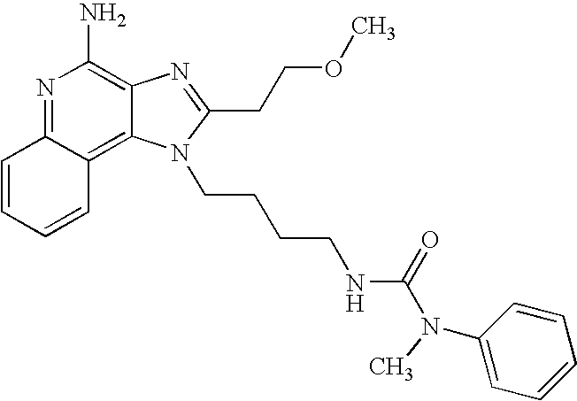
N1=C2C(=C3C(=C1N)N=C(CCOC)N3CCCCNC(=O)N(C1=CC=CC=C1)C)C=CC=C2
